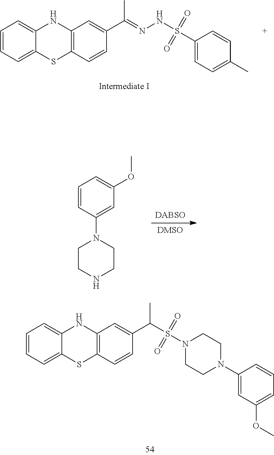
CC(=NNS(=O)(=O)C1=CC=C(C)C=C1)C1=CC2=C(SC3=CC=CC=C3N2)C=C1.[DABSO].[DMSO].C1CNCCN1C1=CC(OC)=CC=C1.C1N(C2=CC(OC)=CC=C2)CCN(S(=O)(=O)C(C2=CC3=C(SC4=CC=CC=C4N3)C=C2)C)C1
